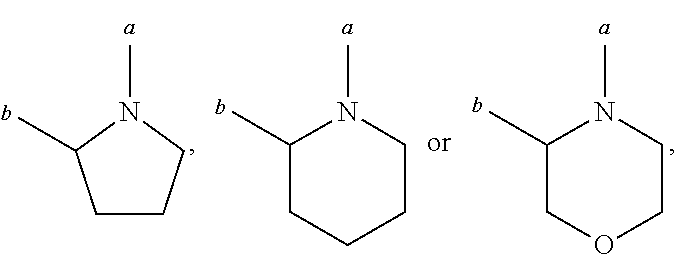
N1(C)C(C)CCCC1.N1(C)C(C)COCC1.C1CCN(C)C1C
